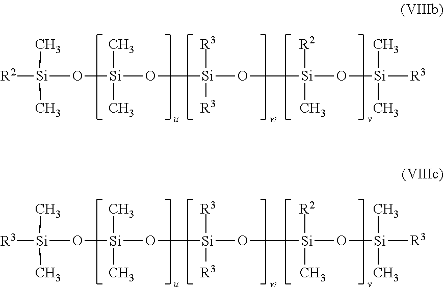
O([Si](C)(C)OC[Si]([R3])([R3])OC[Si]([R2])(C)O[Si](C)(C)[R3])[Si](C)(C)[R2].O([Si](C)(C)OC[Si]([R3])([R3])OC[Si]([R2])(C)O[Si](C)(C)[R3])[Si](C)(C)[R3]
